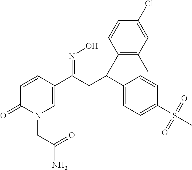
C1=CC(C(CC(C2=CC=C(S(=O)(C)=O)C=C2)C2=C(C)C=C(Cl)C=C2)=NO)=CN(CC(=O)N)C1=O
